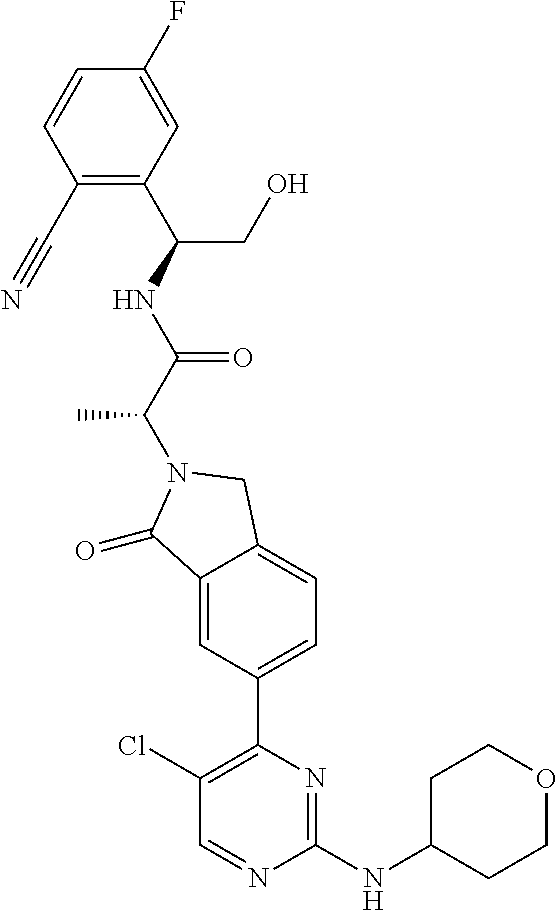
C1(=O)C2=CC(C3=C(Cl)C=NC(NC4CCOCC4)=N3)=CC=C2CN1C(C(NC(C1=C(C#N)C=CC(F)=C1)CO)=O)C
